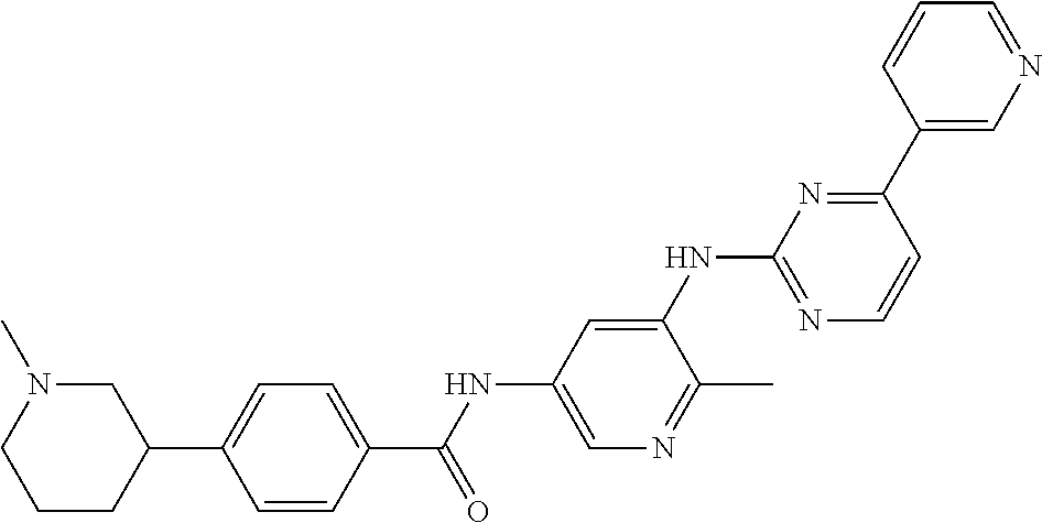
C1=CC(C(NC2=CN=C(C)C(NC3=NC=CC(C4=CN=CC=C4)=N3)=C2)=O)=CC=C1C1CN(C)CCC1
